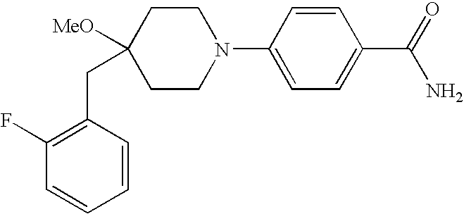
C1(F)=C(CC2([MeO])CCN(C3=CC=C(C(=O)N)C=C3)CC2)C=CC=C1
